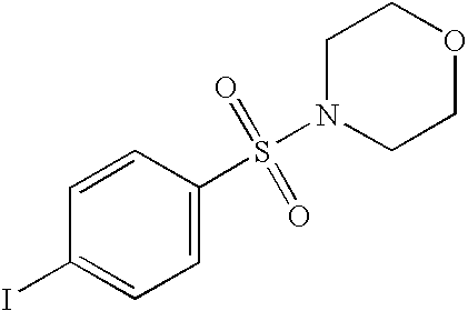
C1=CC(S(=O)(=O)N2CCOCC2)=CC=C1I
